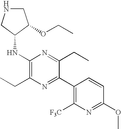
C1NCC(NC2=C(CC)N=C(C3=C([F3C])N=C(OC)C=C3)C(CC)=N2)C1OCC
